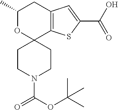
C1(C)OC2(C3=C(C1)C=C(C(=O)O)S3)CCN(C(OC(C)(C)C)=O)CC2
